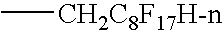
C[CH2C8F17H-n]
